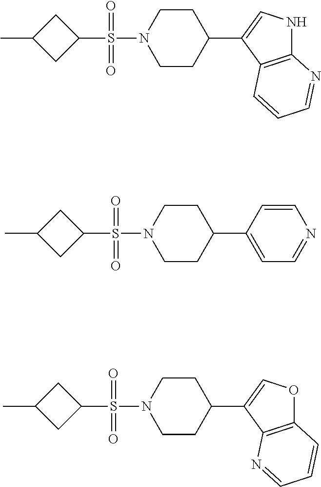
CC1CC(S(=O)(=O)N2CCC(C3=CNC4=C3C=CC=N4)CC2)C1.CC1CC(S(=O)(=O)N2CCC(C3=CC=NC=C3)CC2)C1.CC1CC(S(=O)(=O)N2CCC(C3=COC4=C3N=CC=C4)CC2)C1
